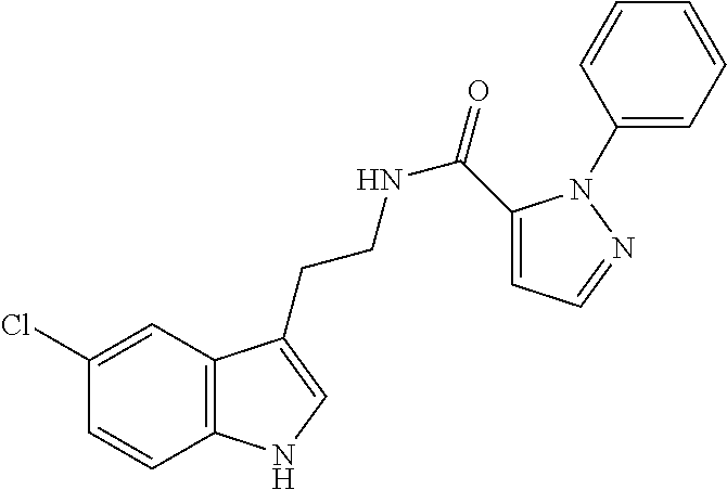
C12=C(C=C(Cl)C=C1)C(CCNC(=O)C1=CC=NN1C1=CC=CC=C1)=CN2
